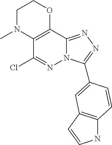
C1N(C)C2=C(OC1)C1=NN=C(C3=CC4=C(NC=C4)C=C3)N1N=C2Cl
